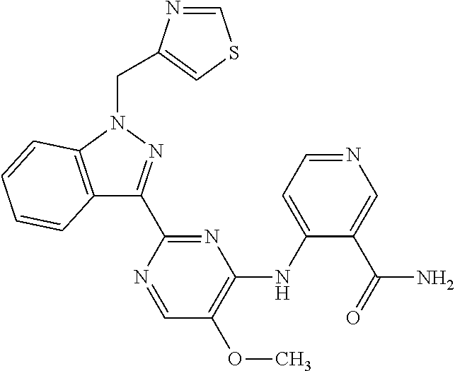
C12=C(N(CC3=CSC=N3)N=C1C1=NC(NC3=CC=NC=C3C(=O)N)=C(OC)C=N1)C=CC=C2
